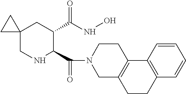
C12(CNC(C(=O)N3CC4=C(CC3)C3=C(CC4)C=CC=C3)C(C(NO)=O)C1)CC2
